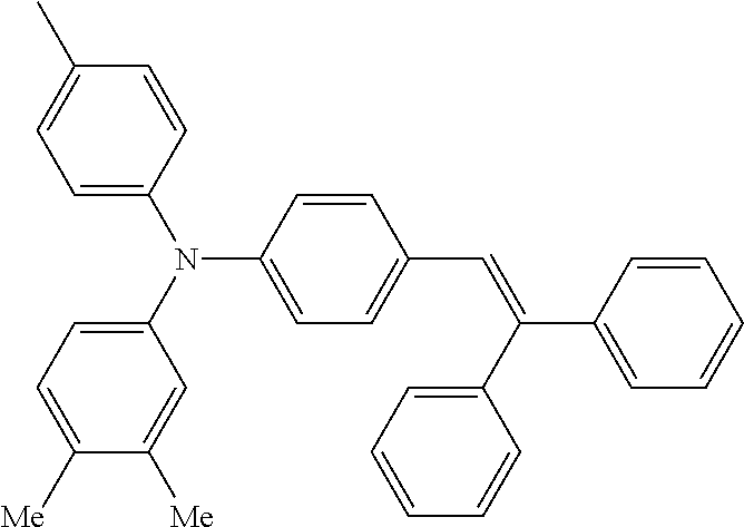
C1=C(N(C2=CC=C([Me])C([Me])=C2)C2=CC=C(C=C(C3=CC=CC=C3)C3=CC=CC=C3)C=C2)C=CC(C)=C1
